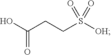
OC(CCS([OH])(=O)=O)=O
